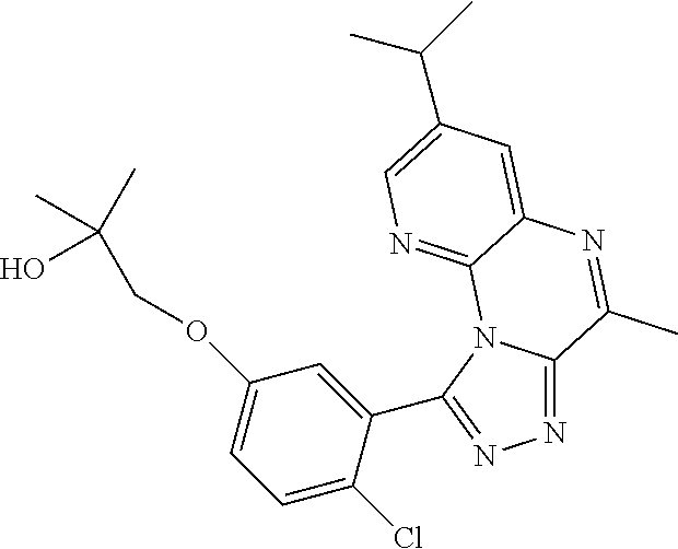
N1=C2N(C(C3=CC(OCC(C)(O)C)=CC=C3Cl)=N1)C1=NC=C(C(C)C)C=C1N=C2C
